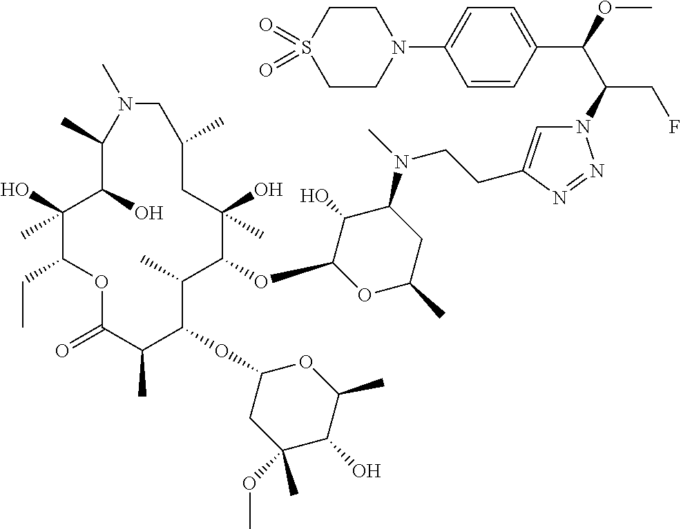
C1(O)(C)C(CC)OC(=O)C(C)C(OC2CC(OC)(C)C(O)C(C)O2)C(C)C(OC2OC(C)CC(N(C)CCC3=CN(C(C(OC)C4=CC=C(N5CCS(=O)(=O)CC5)C=C4)CF)N=N3)C2O)C(O)(C)CC(C)CN(C)C(C)C1O
